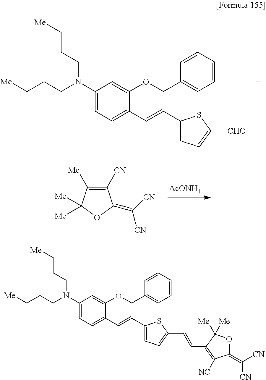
C1(N(CCC[Me])CCC[Me])=CC=C(C=CC2=CC=C([CHO])S2)C(OCC2=CC=CC=C2)=C1.C1([CN])=C([Me])C([Me])([Me])OC1=C([CN])[CN].[AcONH4].C1(N(CCC[Me])CCC[Me])=CC=C(C=CC2=CC=C(C=CC3=C([NC])C(=C([CN])[CN])OC3([Me])[Me])S2)C(OCC2=CC=CC=C2)=C1
